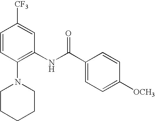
C1=CC(N2CCCCC2)=C(NC(C2=CC=C([OCH3])C=C2)=O)C=C1[CF3]
